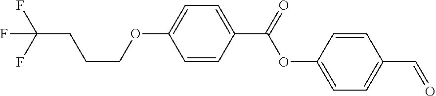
C(F)(F)(F)CCCOC1=CC=C(C(=O)OC2=CC=C(C=O)C=C2)C=C1
